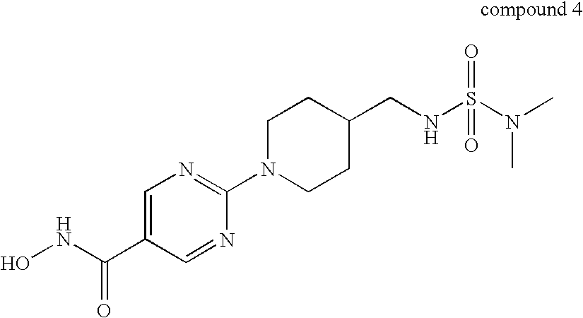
C1=C(C(NO)=O)C=NC(N2CCC(CNS(N(C)C)(=O)=O)CC2)=N1
